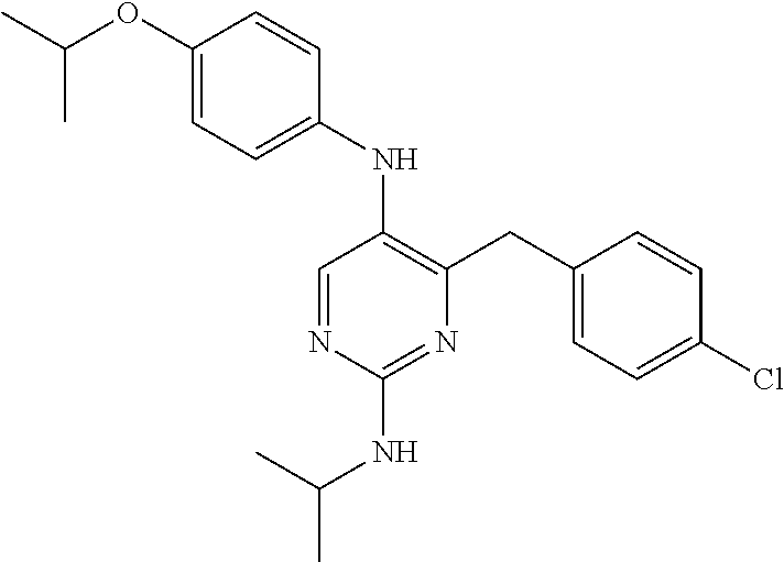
C1(NC2=C(CC3=CC=C(Cl)C=C3)N=C(NC(C)C)N=C2)=CC=C(OC(C)C)C=C1
